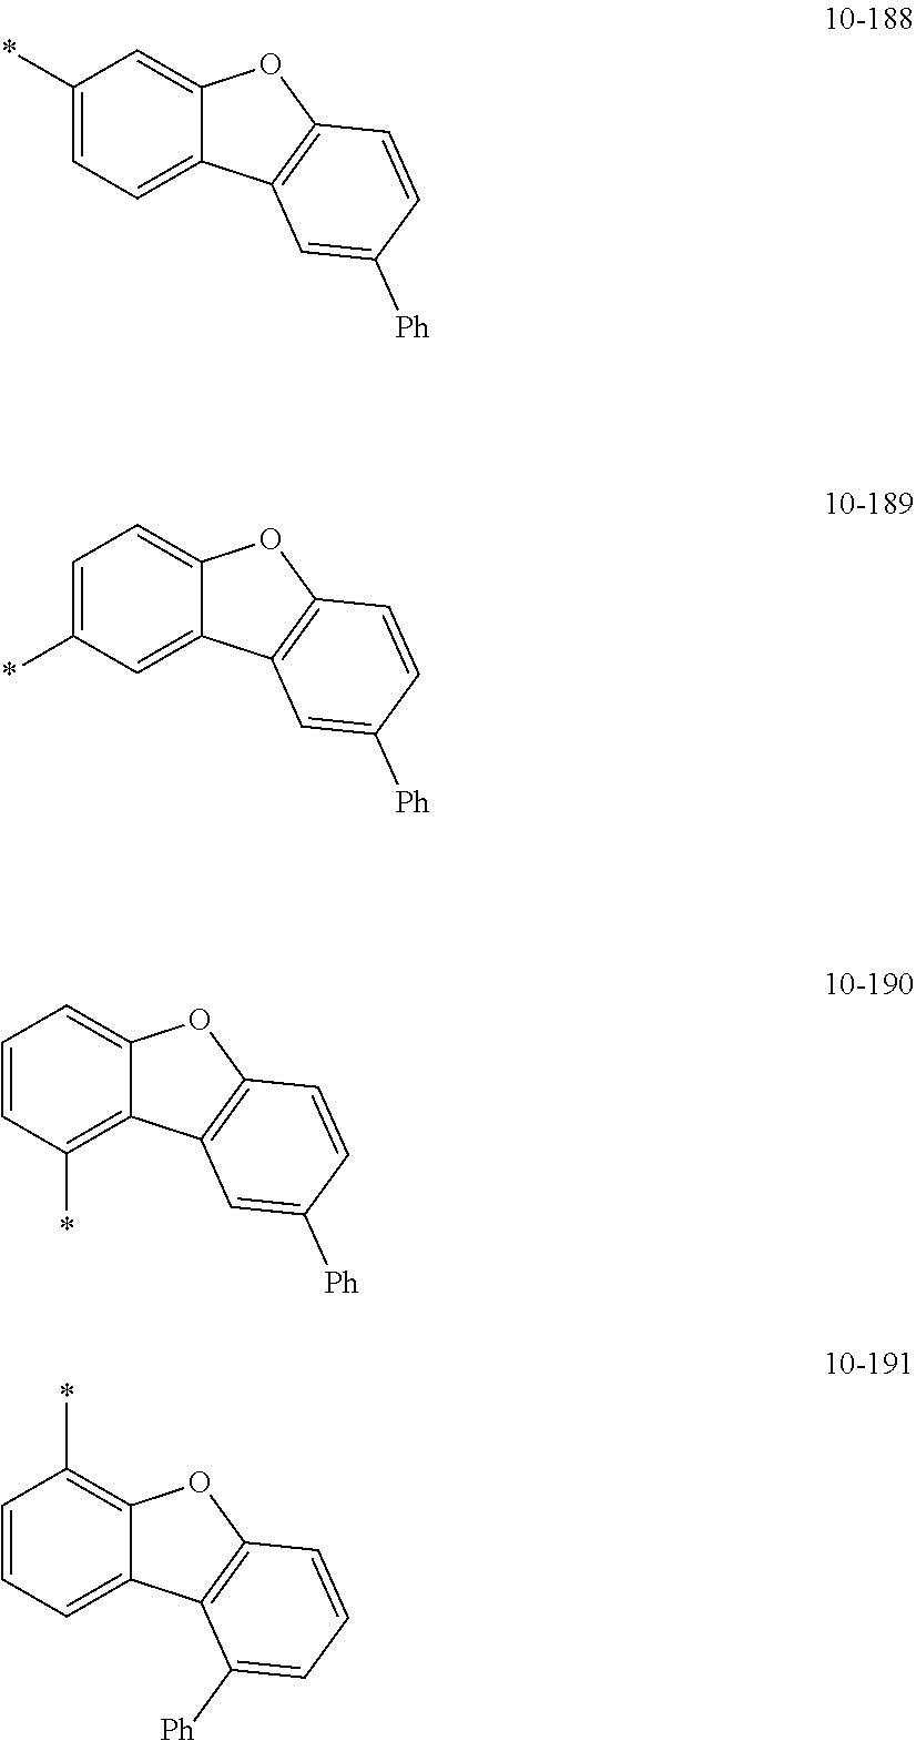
C1=CC(*)=C2C(=C1)OC1=C2C=C([Ph])C=C1.C1=CC=C2C(=C1*)OC1=C2C([Ph])=CC=C1.C1(*)=CC=C2C(=C1)OC1=C2C=C([Ph])C=C1.C1=C(*)C=C2C(=C1)OC1=C2C=C([Ph])C=C1
